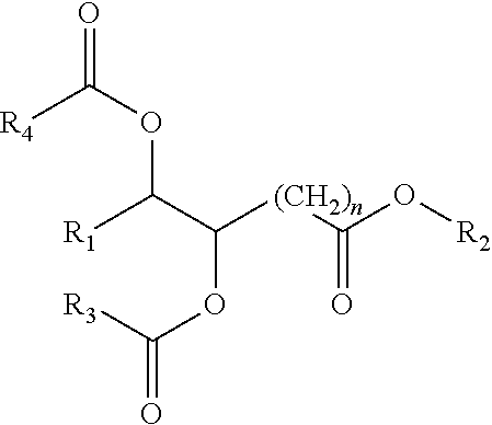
O=C(OC(C([(CH2)n]C(O[R2])=O)OC(=O)[R3])[R1])[R4]
